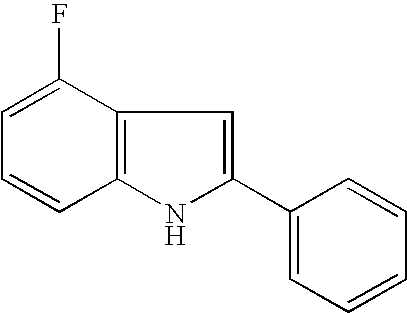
C1=C(F)C2=C(C=C1)NC(C1=CC=CC=C1)=C2
